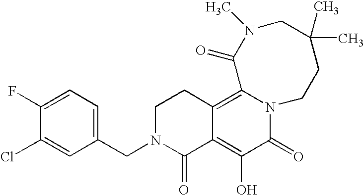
C1(CN2C(=O)C3=C(O)C(=O)N4C(=C3CC2)C(=O)N(C)CC(C)(C)CC4)=CC=C(F)C(Cl)=C1
